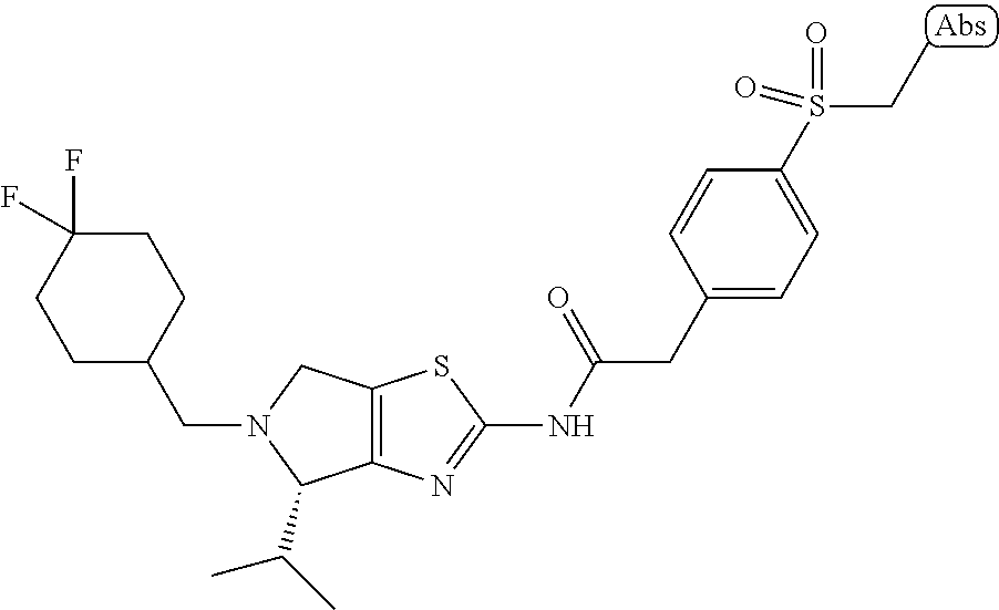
C1C(CN2C(C(C)C)C3=C(C2)SC(NC(CC2=CC=C(S(CC)(=O)=O)C=C2)=O)=N3)CCC(F)(F)C1
